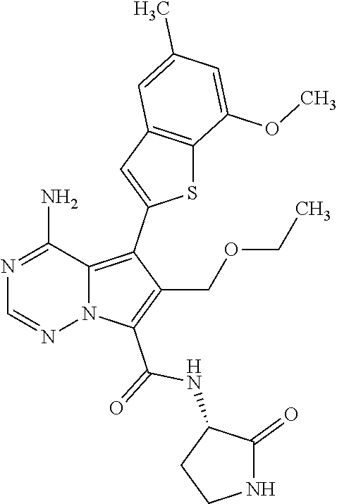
N1=C(N)C2=C(C3=CC4=C(S3)C(OC)=CC(C)=C4)C(COCC)=C(C(NC3CCNC3=O)=O)N2N=C1
